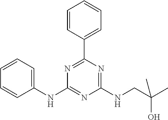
C1=CC=C(NC2=NC(NCC(C)(O)C)=NC(C3=CC=CC=C3)=N2)C=C1
